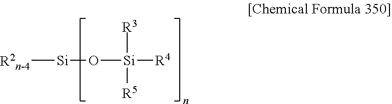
[R2n-4][Si]O[Si]([R4])([R3])[R5]
